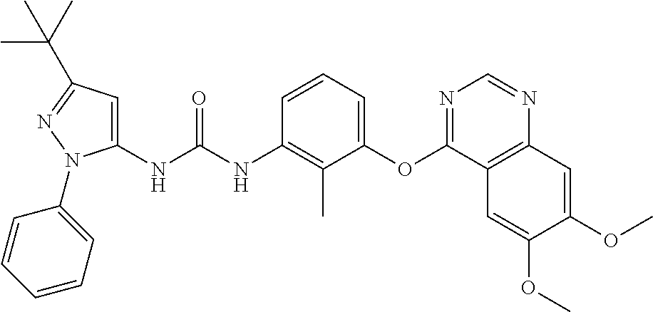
C1(NC(NC2=C(C)C(OC3=NC=NC4=C3C=C(OC)C(OC)=C4)=CC=C2)=O)=CC(C(C)(C)C)=NN1C1=CC=CC=C1
